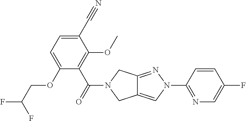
C1(C#N)=CC=C(OCC(F)F)C(C(=O)N2CC3=CN(C4=NC=C(F)C=C4)N=C3C2)=C1OC
